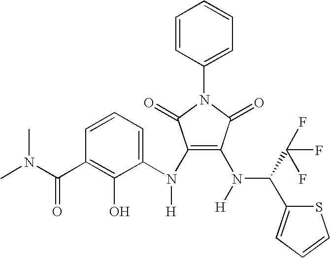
C1(N(C2=CC=CC(C(N(C)C)=O)=C2O)[H])=C(N(C(C2=CC=CS2)C(F)(F)F)[H])C(=O)N(C2=CC=CC=C2)C1=O
